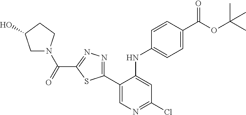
C(C1=NN=C(C2=CN=C(Cl)C=C2NC2=CC=C(C(OC(C)(C)C)=O)C=C2)S1)(=O)N1CC(O)CC1
